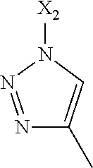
N1([X2])N=NC(C)=C1
